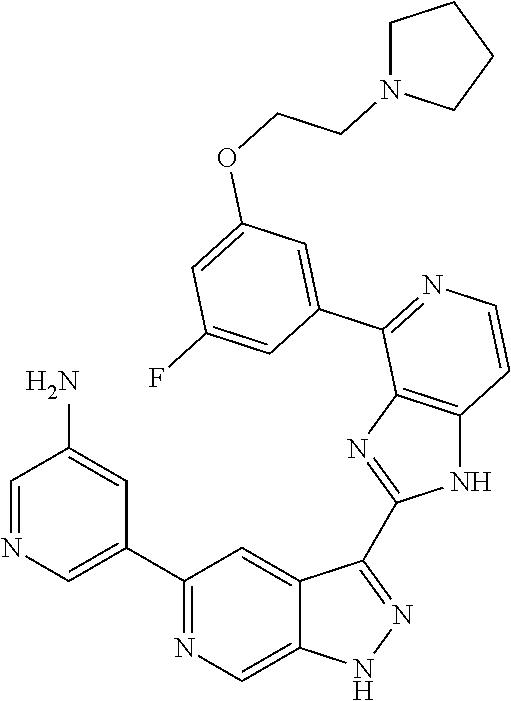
C1(C2=CN=CC(N)=C2)=NC=C2C(=C1)C(C1=NC3=C(N1)C=CN=C3C1=CC(OCCN3CCCC3)=CC(F)=C1)=NN2
